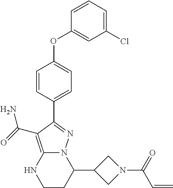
C1(C2N3C(=C(C(=O)N)C(C4=CC=C(OC5=CC(Cl)=CC=C5)C=C4)=N3)NCC2)CN(C(=O)C=C)C1
